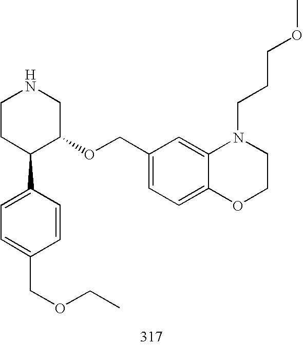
C1CC(C2=CC=C(COCC)C=C2)C(OCC2=CC=C3C(=C2)N(CCCOC)CCO3)CN1
